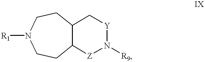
C12C(C[Y]N([R9])[Z]1)CCN([R1])CC2
